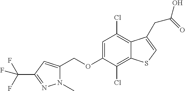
C12=C(Cl)C(OCC3=CC(C(F)(F)F)=NN3C)=CC(Cl)=C1C(CC(O)=O)=CS2
